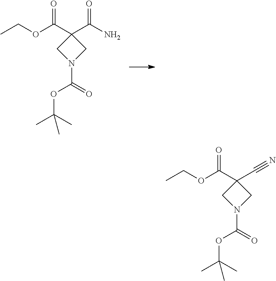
CCOC(C1(C(N)=O)CN(C(OC(C)(C)C)=O)C1)=O.CCOC(C1(C#N)CN(C(OC(C)(C)C)=O)C1)=O
